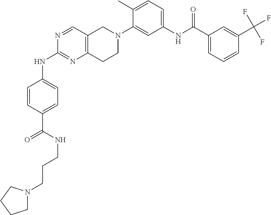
N1=CC2=C(N=C1NC1=CC=C(C(=O)NCCCN3CCCC3)C=C1)CCN(C1=CC(NC(C3=CC=CC(C(F)(F)F)=C3)=O)=CC=C1C)C2
